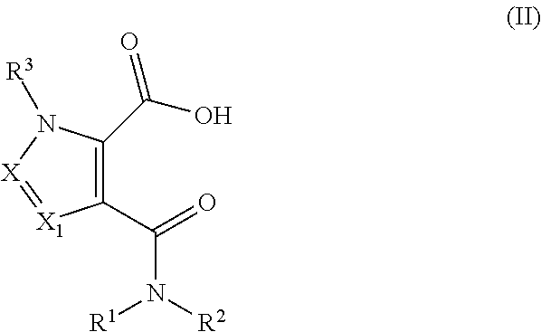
C1(C(=O)N([R2])[R1])=C(C(O)=O)N([R3])[X]=[X1]1
